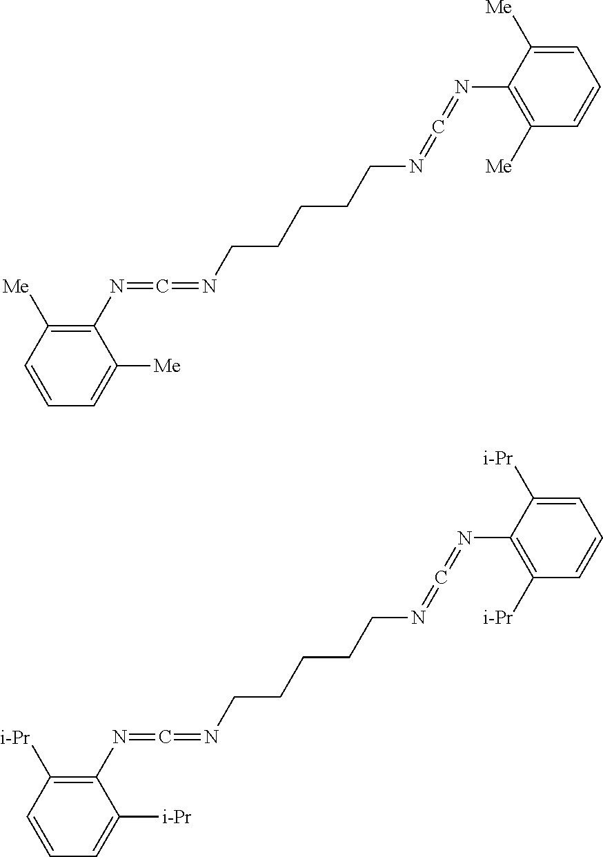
C1=CC([Me])=C(N=C=NCCCCCN=C=NC2=C([Me])C=CC=C2[Me])C([Me])=C1.C1=CC([i-Pr])=C(N=C=NCCCCCN=C=NC2=C([i-Pr])C=CC=C2[i-Pr])C([i-Pr])=C1
